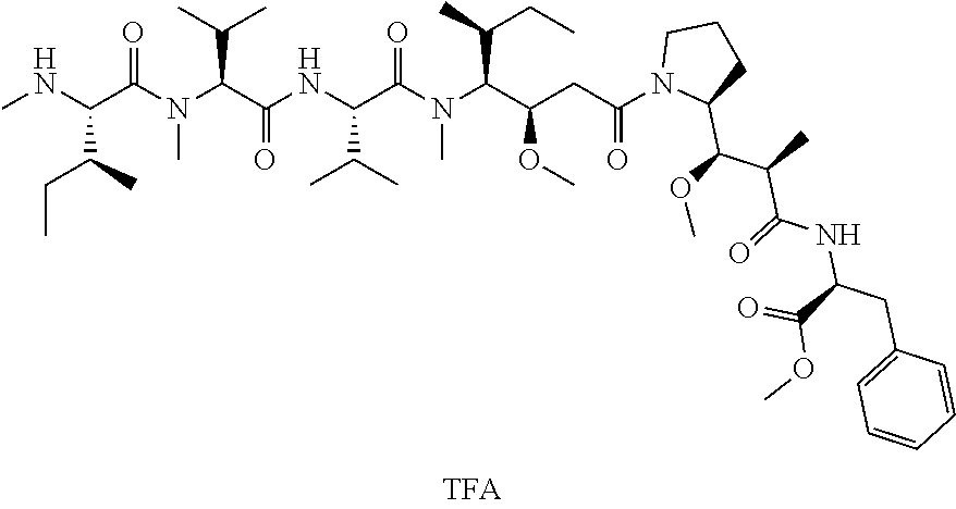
N(C(C(NC(C(N(C(C(CC(N1C(C(OC)C(C)C(=O)NC(C(=O)OC)CC2=CC=CC=C2)CCC1)=O)OC)C(C)CC)C)=O)C(C)C)=O)C(C)C)(C(C(NC)C(C)CC)=O)C
